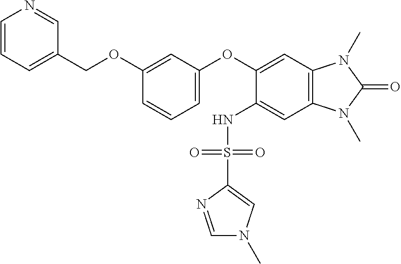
C1=CC=C(COC2=CC(OC3=CC4=C(C=C3NS(C3=CN(C)C=N3)(=O)=O)N(C)C(=O)N4C)=CC=C2)C=N1
